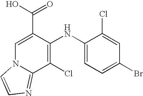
C1(Cl)=C(NC2=CC=C(Br)C=C2Cl)C(C(O)=O)=CN2C1=NC=C2
